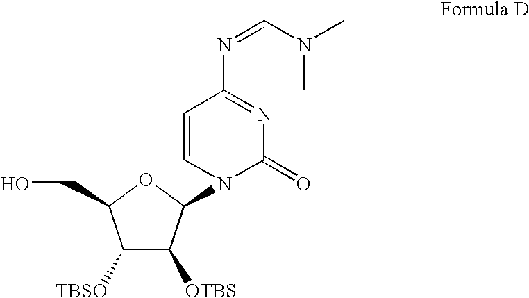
C1([TBSO])C([OTBS])C(N2C(=O)N=C(N=CN(C)C)C=C2)OC1CO
